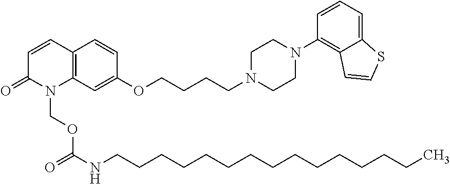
C1=CC2=C(N(COC(=O)NCCCCCCCCCCCCCCC)C1=O)C=C(OCCCCN1CCN(C3=C4C(=CC=C3)SC=C4)CC1)C=C2
